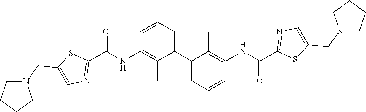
C1=C(CN2CCCC2)SC(C(NC2=C(C)C(C3=CC=CC(NC(C4=NC=C(CN5CCCC5)S4)=O)=C3C)=CC=C2)=O)=N1
